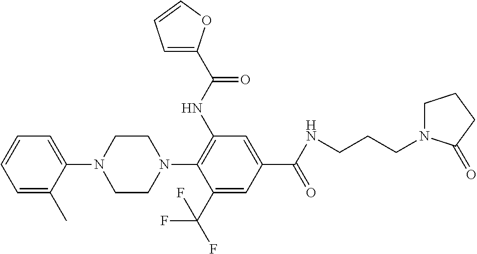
C1=C(C)C(N2CCN(C3=C(NC(C4=CC=CO4)=O)C=C(C(NCCCN4CCCC4=O)=O)C=C3C(F)(F)F)CC2)=CC=C1
